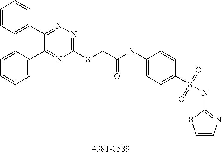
N1=C(SCC(NC2=CC=C(S(NC3=NC=CS3)(=O)=O)C=C2)=O)N=C(C2=CC=CC=C2)C(C2=CC=CC=C2)=N1
